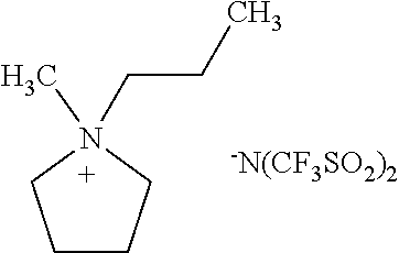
C1CCCN1(CCC)C.[-N(CF3SO2)2]
